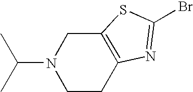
N1(C(C)C)CCC2=C(C1)SC(Br)=N2
